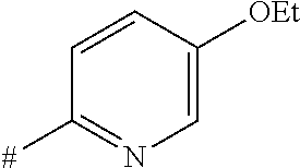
C1=CC([OEt])=CN=C1[#]
